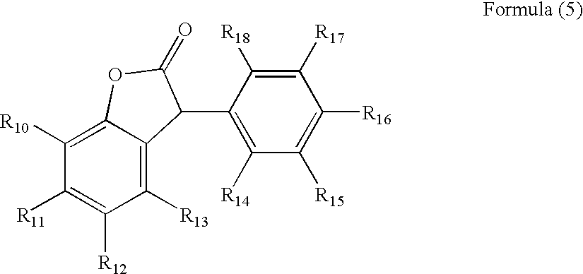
C12=C([R10])C([R11])=C([R12])C([R13])=C1C(C1=C([R14])C([R15])=C([R16])C([R17])=C1[R18])C(=O)O2
